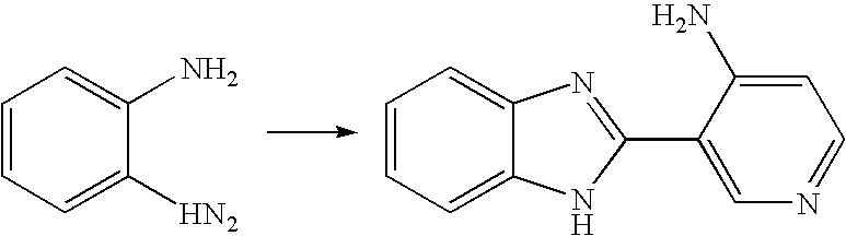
C1=CC=C([HN2])C(N)=C1.C1=CC=C2C(=C1)N=C(C1=CN=CC=C1N)N2
